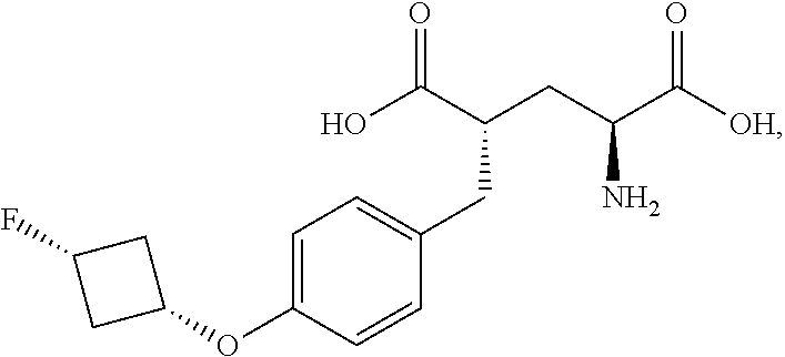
O=C(C(CC(C([OH])=O)N)CC1=CC=C(OC2CC(F)C2)C=C1)O
